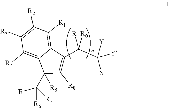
C1([R8])=C(C(C([Y])([Y])[X])([R])[R0])C2=C([R1])C([R2])=C([R3])C([R4])=C2C1([R5])C([E])([R7])[R6]
